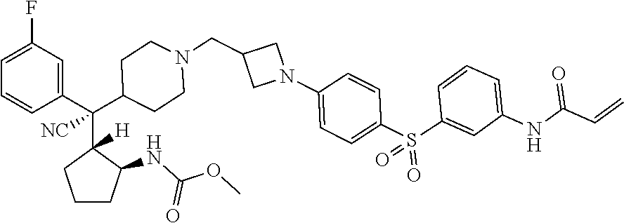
C1=C(F)C=C(C(C2([H])CCCC2NC(OC)=O)(C2CCN(CC3CN(C4=CC=C(S(C5=CC(NC(C=C)=O)=CC=C5)(=O)=O)C=C4)C3)CC2)[NC])C=C1
